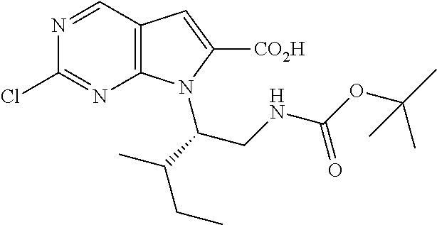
C(C(C)CC)(CNC(=O)OC(C)(C)C)N1C2=C(C=NC(Cl)=N2)C=C1[CO2H]
